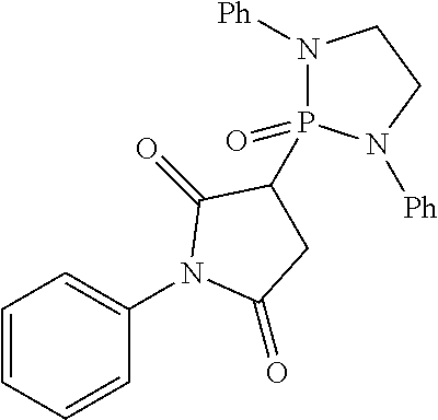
C1=CC=CC(N2C(=O)CC(P3(=O)N([Ph])CCN3[Ph])C2=O)=C1
